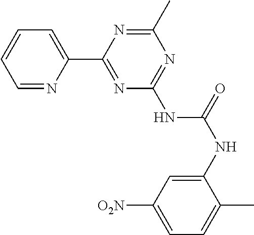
C1=NC(C2=NC(NC(NC3=CC([O2N])=CC=C3C)=O)=NC(C)=N2)=CC=C1
